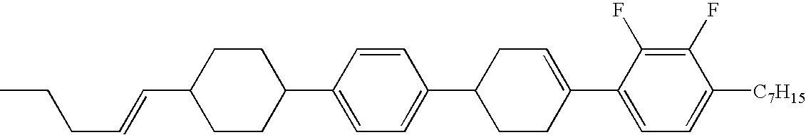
C1(F)=C(F)C(C2=CCC(C3=CC=C(C4CCC(C=CCCC)CC4)C=C3)CC2)=CC=C1[C7H15]
